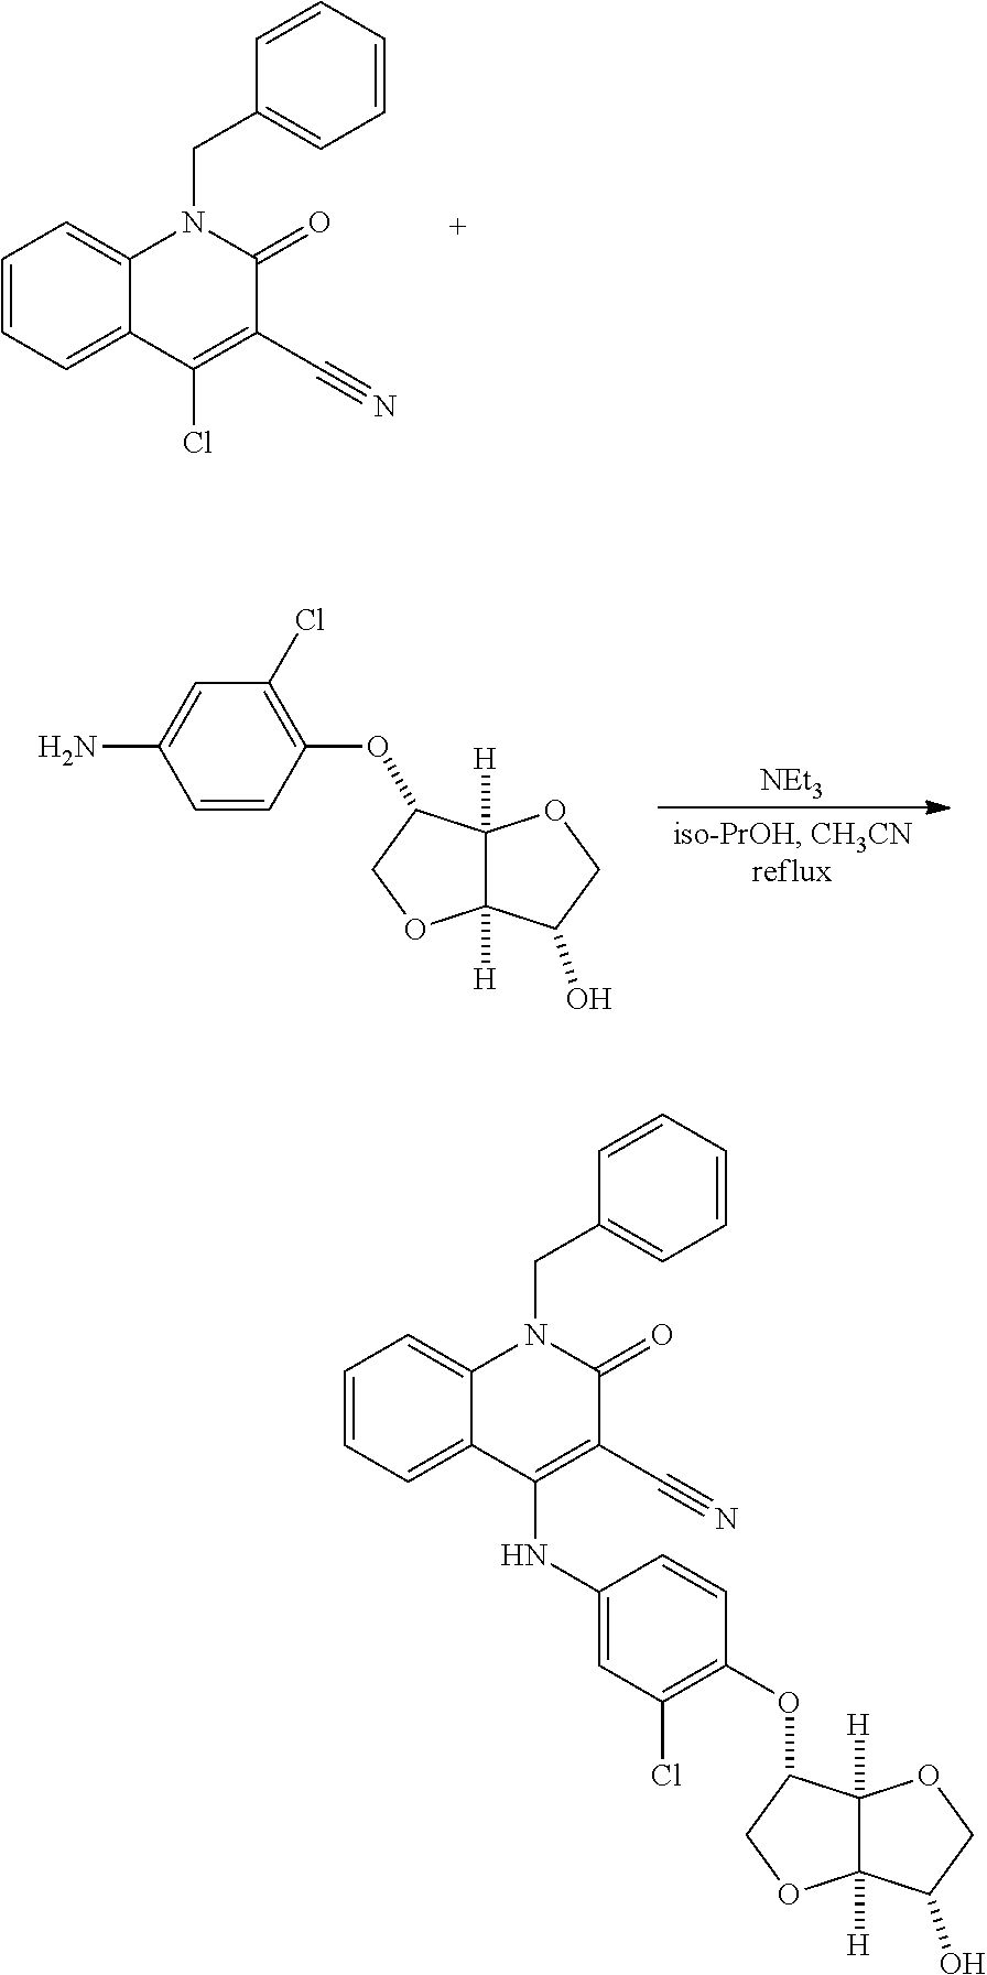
C1(CN2C3=CC=CC=C3C(Cl)=C(C#N)C2=O)=CC=CC=C1.[NEt3].C12([H])C([H])(OCC1OC1=C(Cl)C=C(N)C=C1)C(O)CO2.C12([H])C([H])(OCC1OC1=C(Cl)C=C(NC3=C(C#N)C(=O)N(CC4=CC=CC=C4)C4=CC=CC=C34)C=C1)C(O)CO2
